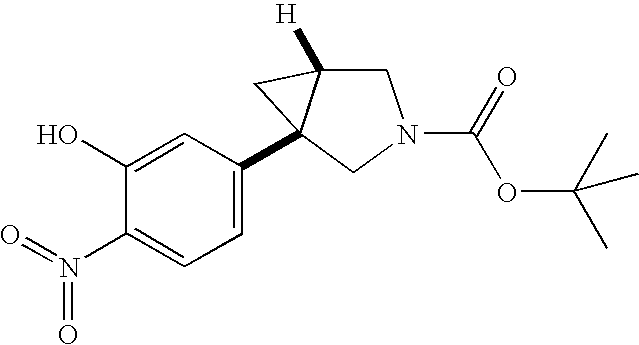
C1(C23C([H])(CN(C(=O)OC(C)(C)C)C2)C3)=CC=C(N(=O)=O)C(O)=C1
